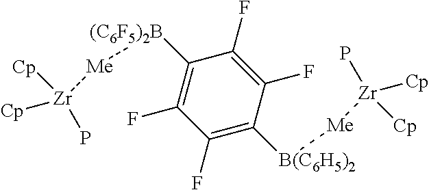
C1(F)=C([B(C6H5)2][Me][Zr]([Cp])(P)[Cp])C(F)=C(F)C([(C6F5)2B][Me][Zr]([Cp])(P)[Cp])=C1F
